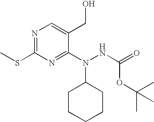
N1=C(SC)N=C(N(NC(=O)OC(C)(C)C)C2CCCCC2)C(CO)=C1
